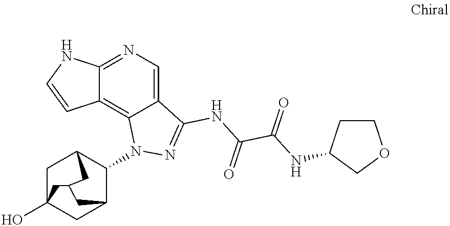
C12=NC=C3C(=C1C=CN2)N(C1C2CC4(O)CC1CC(C4)C2)N=C3NC(C(NC1CCOC1)=O)=O
